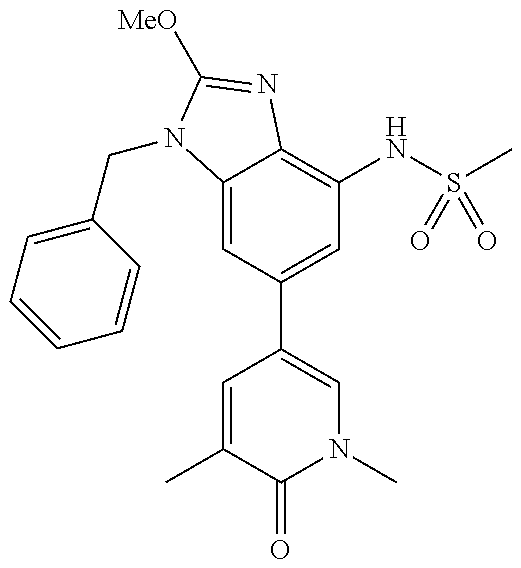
C12=CC(C3=CN(C)C(=O)C(C)=C3)=CC(NS(C)(=O)=O)=C1N=C([MeO])N2CC1=CC=CC=C1
